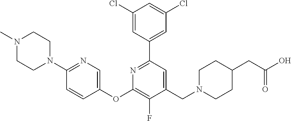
C1(Cl)=CC(C2=NC(OC3=CN=C(N4CCN(C)CC4)C=C3)=C(F)C(CN3CCC(CC(O)=O)CC3)=C2)=CC(Cl)=C1
